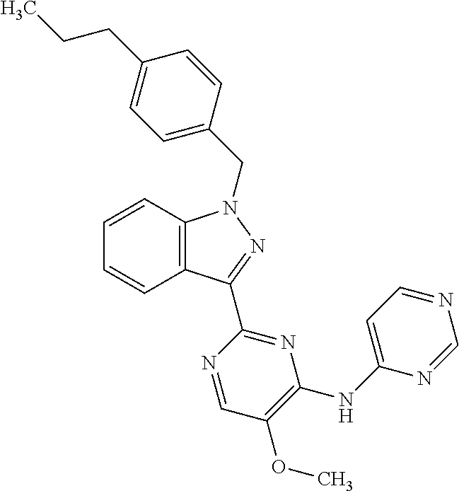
C12=C(C(C3=NC(NC4=CC=NC=N4)=C(OC)C=N3)=NN1CC1=CC=C(CCC)C=C1)C=CC=C2
